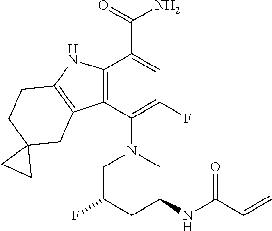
C12=C(C(N3CC(NC(=O)C=C)CC(F)C3)=C(F)C=C1C(N)=O)C1=C(N2)CCC2(C1)CC2
